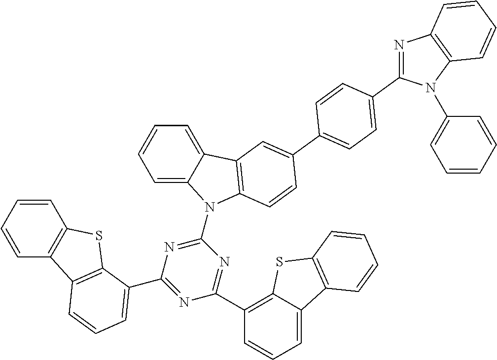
C1=C2C(=CC=C1)C1=C(N2C2=NC(C3=CC=CC4=C3SC3=C4C=CC=C3)=NC(C3=C4C(=CC=C3)C3=C(S4)C=CC=C3)=N2)C=CC(C2=CC=C(C3=NC4=C(N3C3=CC=CC=C3)C=CC=C4)C=C2)=C1
